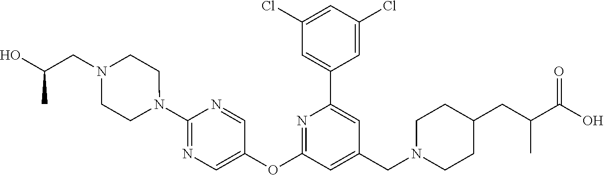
C1(Cl)=CC(Cl)=CC(C2=CC(CN3CCC(CC(C(O)=O)C)CC3)=CC(OC3=CN=C(N4CCN(CC(O)C)CC4)N=C3)=N2)=C1
